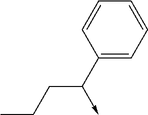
C1(C(CCC)->C)=CC=CC=C1
